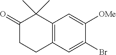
C12=C(C=C(Br)C([OMe])=C1)CCC(=O)C2(C)C
